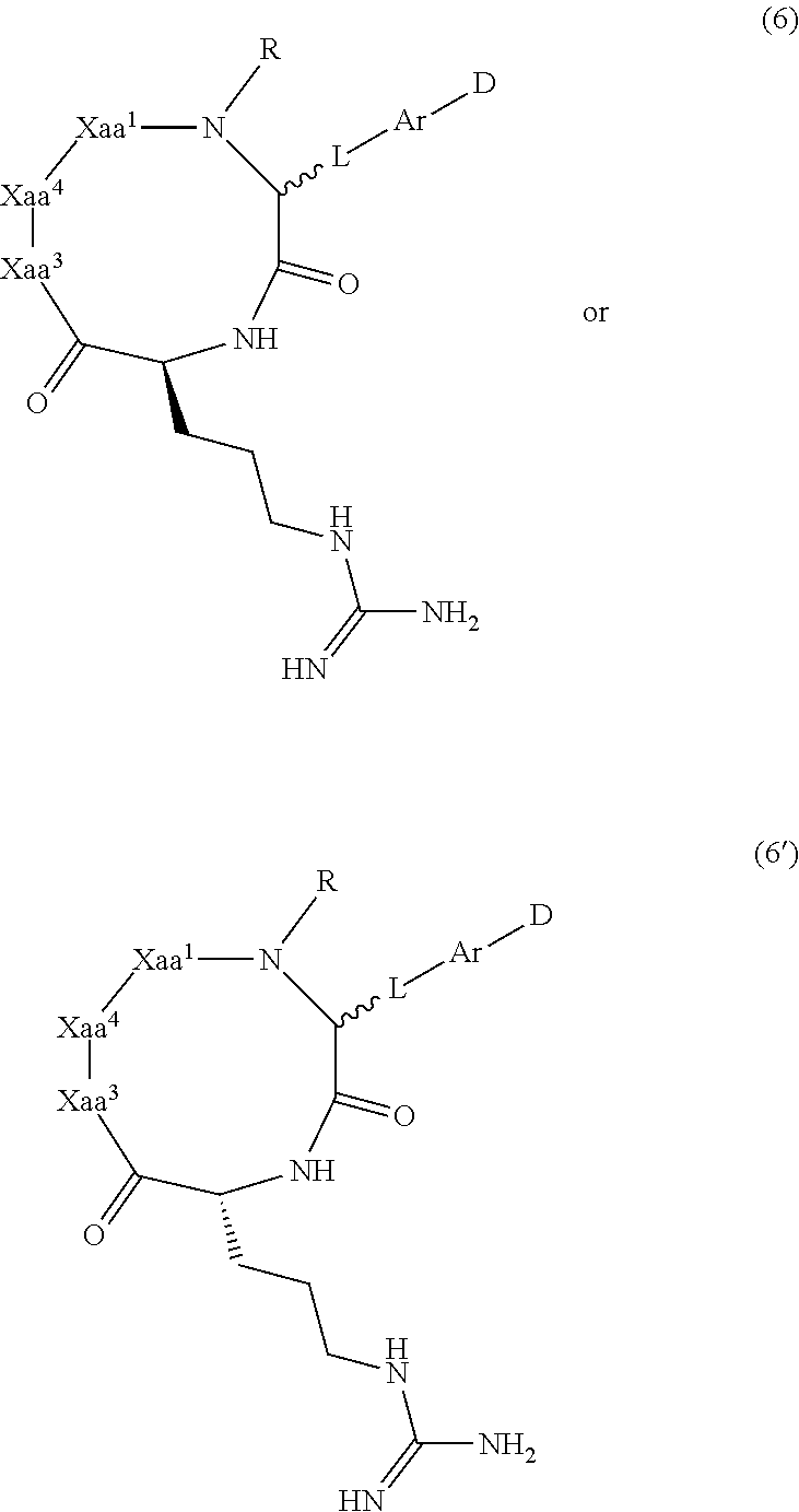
N1([R])C([L][Ar][D])C(=O)NC(CCCNC(N)=N)C(=O)[Xaa3][Xaa4][Xaa1]1.N1([R])C([L][Ar][D])C(=O)NC(CCCNC(N)=N)C(=O)[Xaa3][Xaa4][Xaa1]1
